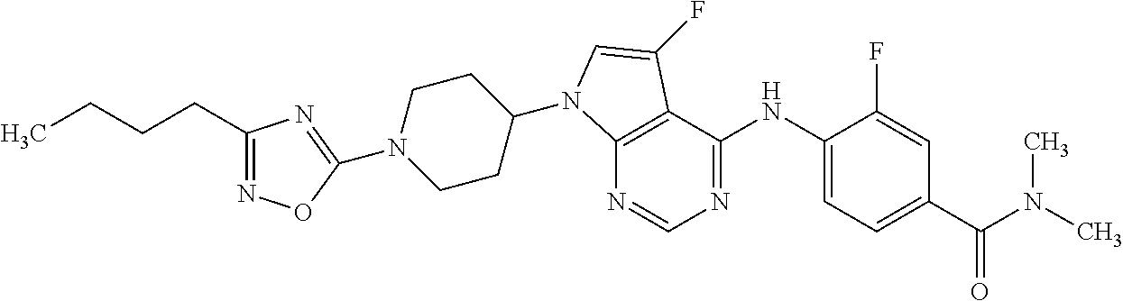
N1(C2=NC(CCCC)=NO2)CCC(N2C3=C(C(NC4=CC=C(C(N(C)C)=O)C=C4F)=NC=N3)C(F)=C2)CC1
